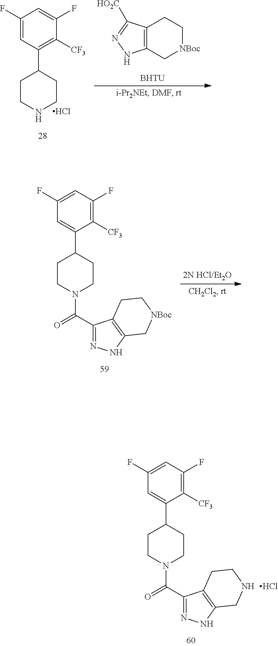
C1=C(C2CCN(C(C3=NNC4=C3CCNC4)=O)CC2)C([CF3])=C(F)C=C1F.Cl.C12=C(C[NBoc]CC1)NN=C2[HO2C].C1(F)=CC(C2CCNCC2)=C([CF3])C(F)=C1.Cl.[BHTU].C1(F)=CC(F)=C([CF3])C(C2CCN(C(C3=NNC4=C3CC[NBoc]C4)=O)CC2)=C1
